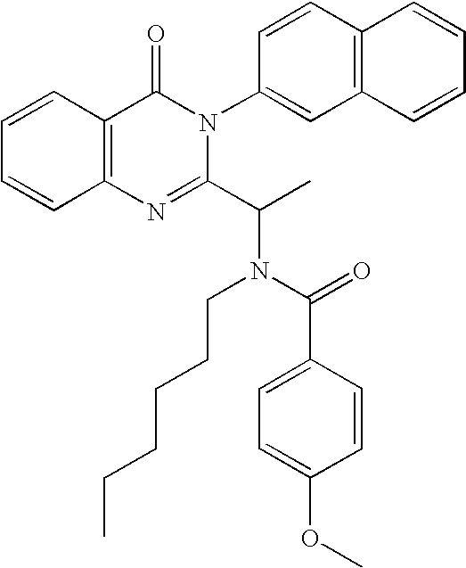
C1=CC2=C(C=C1)N=C(C(N(C(=O)C1=CC=C(OC)C=C1)CCCCCC)C)N(C1=CC3=C(C=C1)C=CC=C3)C2=O
